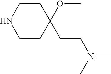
C1CC(OC)(CCN(C)C)CCN1
